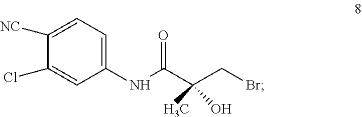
C1(Cl)=CC(NC(C(CBr)(C)O)=O)=CC=C1[NC]
